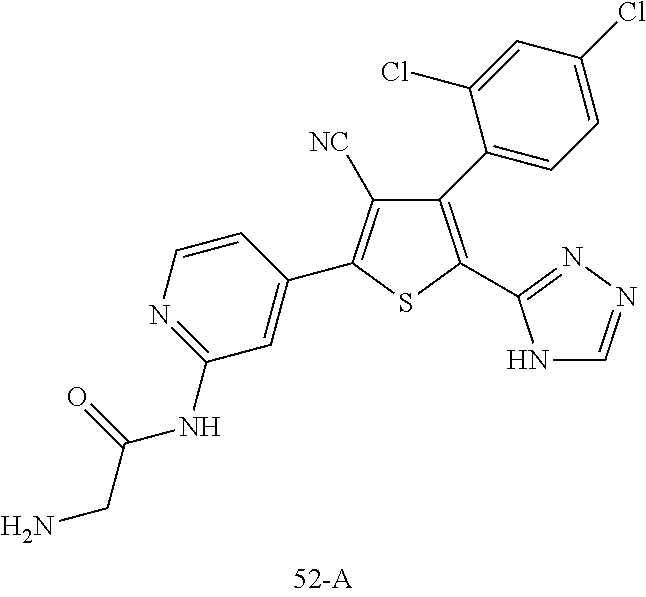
C1(C2=CC=C(Cl)C=C2Cl)=C(C2=NN=CN2)SC(C2=CC(NC(CN)=O)=NC=C2)=C1[NC]
